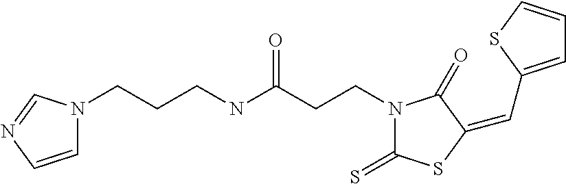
C1=CN=CN1CCCNC(CCN1C(=S)SC(=CC2=CC=CS2)C1=O)=O
